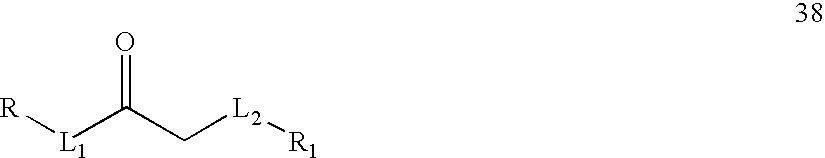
O=C(C[L2][R1])[L1][R]
